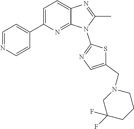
C1(C)=NC2=CC=C(C3=CC=NC=C3)N=C2N1C1=NC=C(CN2CC(F)(F)CCC2)S1
